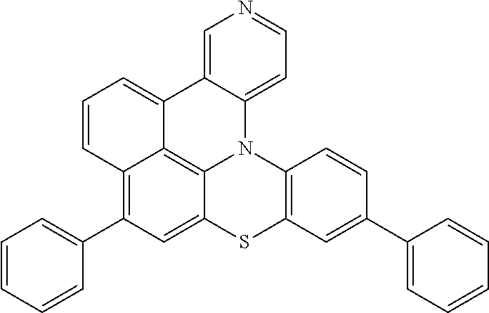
N1=CC=C2C(=C1)C1=CC=CC3=C(C4=CC=CC=C4)C=C4C(=C31)N2C1=C(S4)C=C(C2=CC=CC=C2)C=C1
